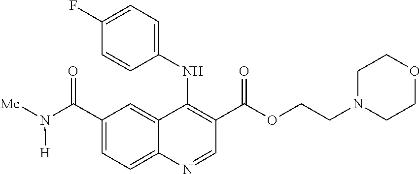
C12=CC(C(N([Me])[H])=O)=CC=C1N=CC(C(OCCN1CCOCC1)=O)=C2NC1=CC=C(F)C=C1
